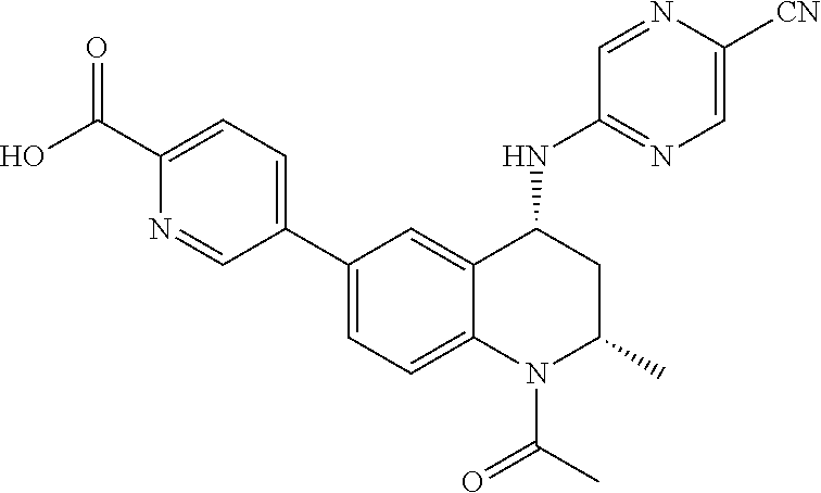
C1(C2=CC=C(C(=O)O)N=C2)=CC=C2C(=C1)C(NC1=NC=C([CN])N=C1)CC(C)N2C(=O)C
